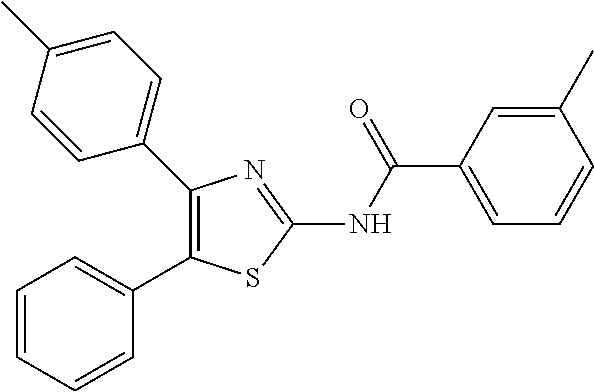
C1(C2=CC=CC=C2)=C(C2=CC=C(C)C=C2)N=C(NC(C2=CC=CC(C)=C2)=O)S1
